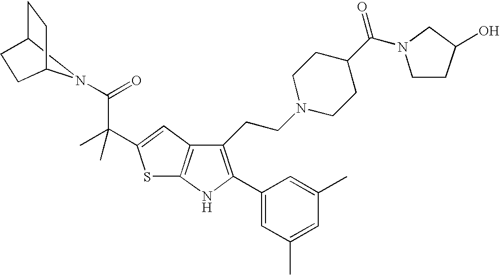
N1(C(=O)C(C2=CC3=C(S2)NC(C2=CC(C)=CC(C)=C2)=C3CCN2CCC(C(N3CCC(O)C3)=O)CC2)(C)C)C2CCC1CC2
